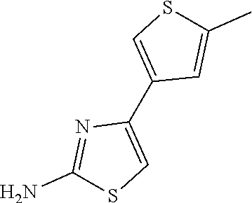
C1(N)=NC(C2=CSC(C)=C2)=CS1
